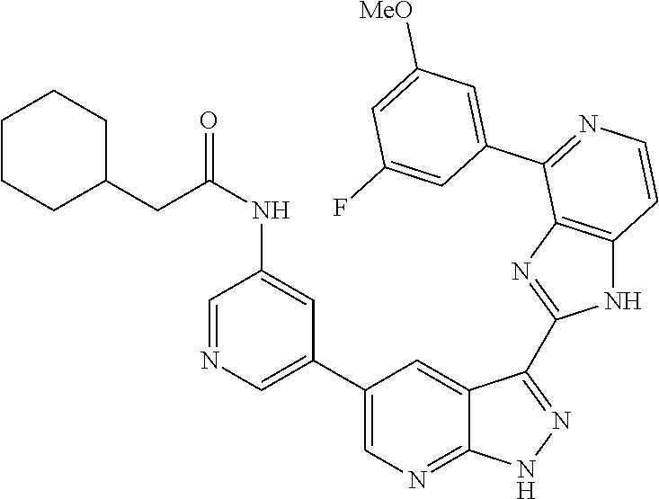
C1=NC=C(C2=CN=C3C(=C2)C(C2=NC4=C(N2)C=CN=C4C2=CC([MeO])=CC(F)=C2)=NN3)C=C1NC(=O)CC1CCCCC1
